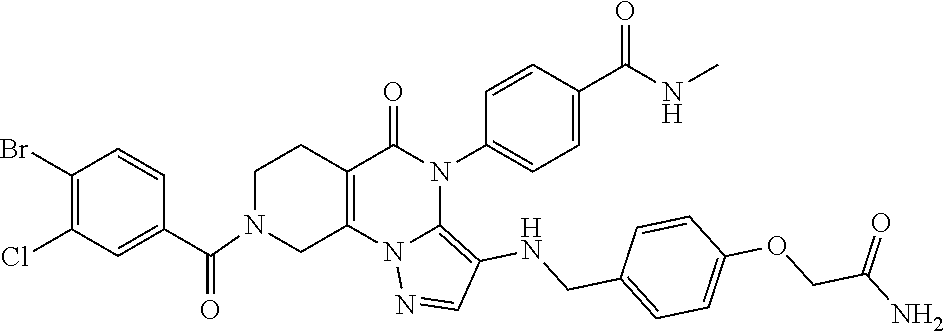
C1(Br)=C(Cl)C=C(C(=O)N2CC3=C(CC2)C(=O)N(C2=CC=C(C(NC)=O)C=C2)C2=C(NCC4=CC=C(OCC(N)=O)C=C4)C=NN32)C=C1
